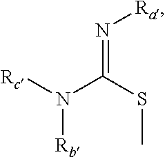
[Rc]N([Rb])C(=N[Ra])SC
